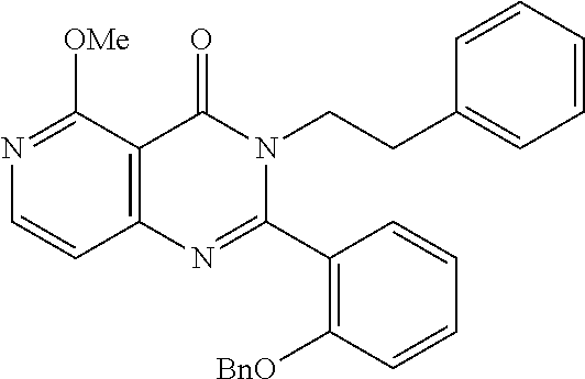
N1=C([OMe])C2=C(C=C1)N=C(C1=C([BnO])C=CC=C1)N(CCC1=CC=CC=C1)C2=O
